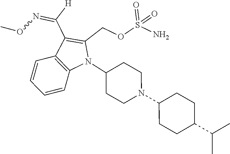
N1(C2CCN(C3CCC(C(C)C)CC3)CC2)C(COS(N)(=O)=O)=C(C([H])=NOC)C2=C1C=CC=C2
